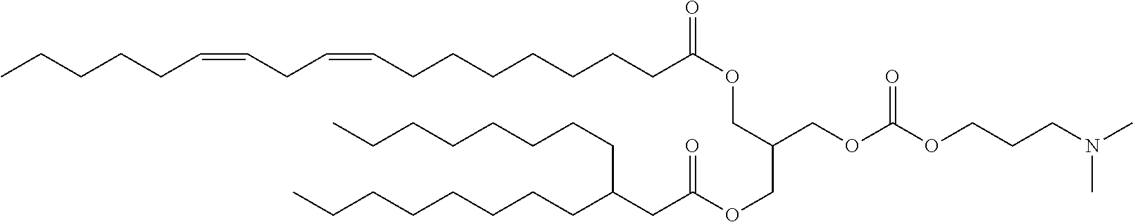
CCCCCC=CCC=CCCCCCCCC(=O)OCC(COC(CC(CCCCCCCC)CCCCCCCC)=O)COC(OCCCN(C)C)=O
